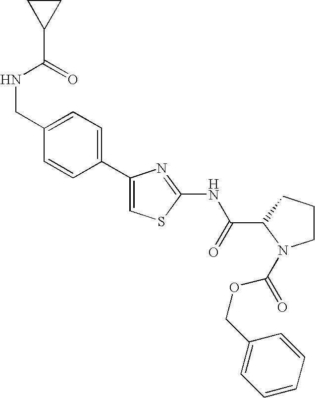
C1(C2=CC=C(CNC(=O)C3CC3)C=C2)=CSC(NC(C2N(C(OCC3=CC=CC=C3)=O)CCC2)=O)=N1
